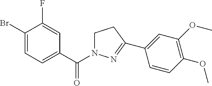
C1(C(N2CCC(C3=CC(OC)=C(OC)C=C3)=N2)=O)=CC=C(Br)C(F)=C1
